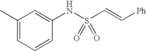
C1(C)=CC=CC(NS(C=C[Ph])(=O)=O)=C1
